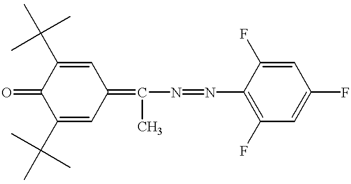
C1(C(C)(C)C)=CC(=C(N=NC2=C(F)C=C(F)C=C2F)C)C=C(C(C)(C)C)C1=O
